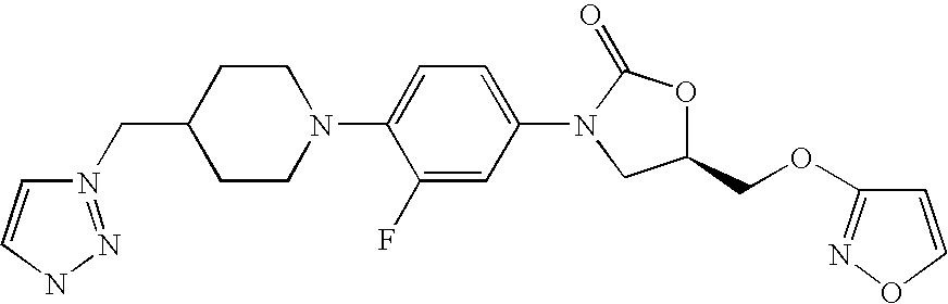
N1(CC2CCN(C3=CC=C(N4CC(COC5=NOC=C5)OC4=O)C=C3F)CC2)=NNC=C1
